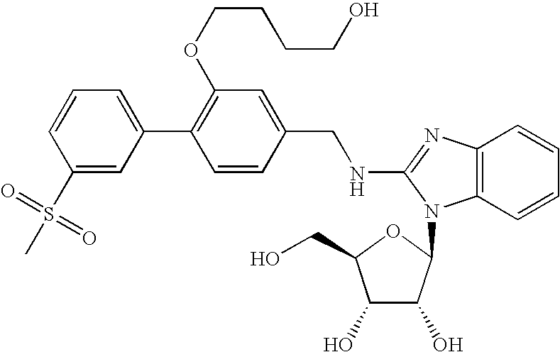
C(NC1=NC2=C(N1C1C(O)C(O)C(CO)O1)C=CC=C2)C1=CC(OCCCCO)=C(C2=CC=CC(S(C)(=O)=O)=C2)C=C1
